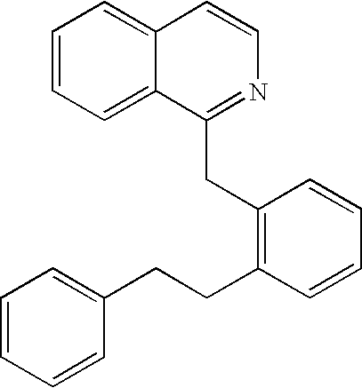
C1=CC=C2C(=C1)C=CN=C2CC1=C(CCC2=CC=CC=C2)C=CC=C1
